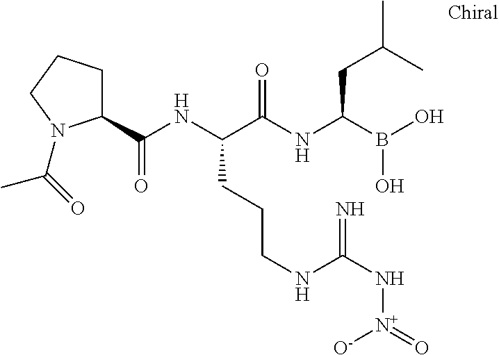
C(NC(C(NC(B(O)O)CC(C)C)=O)CCCNC(N[N+](=O)[O-])=N)(=O)C1CCCN1C(=O)C
